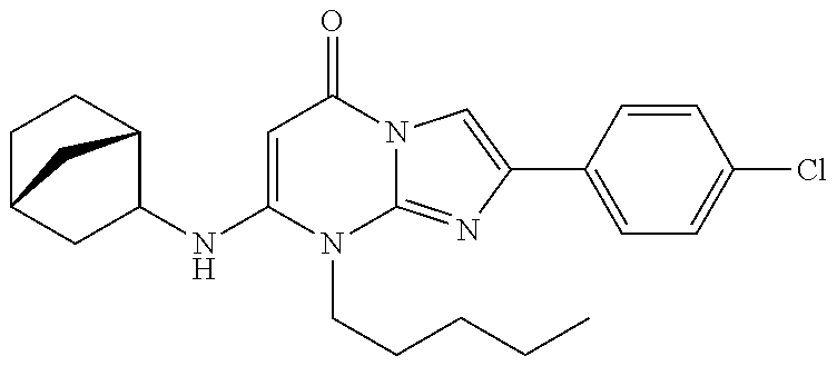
N(C1=CC(=O)N2C(=NC(C3=CC=C(Cl)C=C3)=C2)N1CCCCC)C1C2CCC(C1)C2
